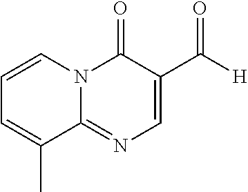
C1=CN2C(=NC=C(C([H])=O)C2=O)C(C)=C1
